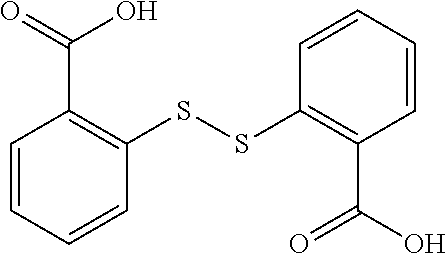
C1=CC=CC(SSC2=C(C(O)=O)C=CC=C2)=C1C(=O)O
